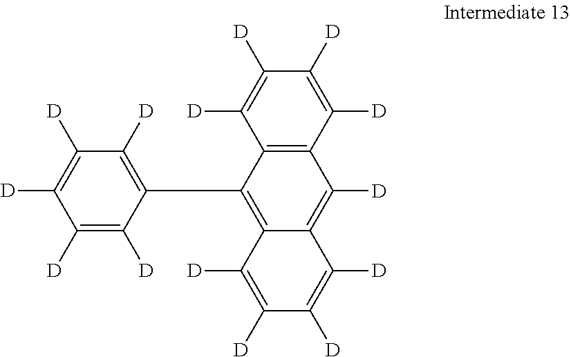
C1(C2=C3C(=C([D])C4=C2C([D])=C([D])C([D])=C4[D])C([D])=C([D])C([D])=C3[D])=C([D])C([D])=C([D])C([D])=C1[D]
